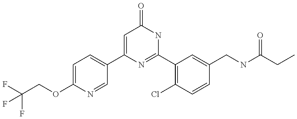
C1(C2=CC=C(OCC(F)(F)F)N=C2)=CC(=O)NC(C2=C(Cl)C=CC(CNC(CC)=O)=C2)=N1
